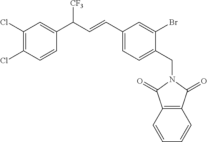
C1(Cl)=C(Cl)C=CC(C(C=CC2=CC=C(CN3C(=O)C4=C(C3=O)C=CC=C4)C(Br)=C2)[CF3])=C1
